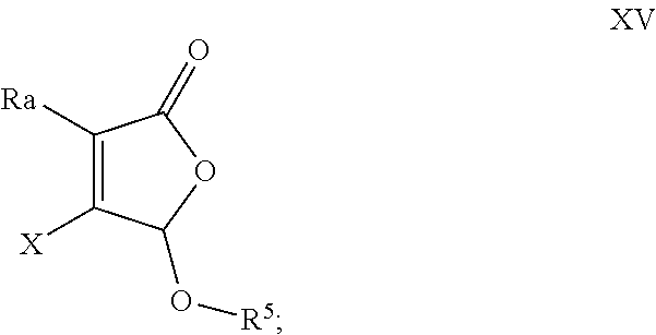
[X]C1=C([Ra])C(=O)OC1O[R5]
